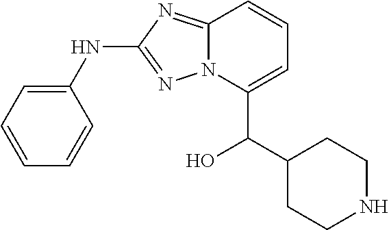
C1=CC=C(NC2=NN3C(=N2)C=CC=C3C(C2CCNCC2)O)C=C1
